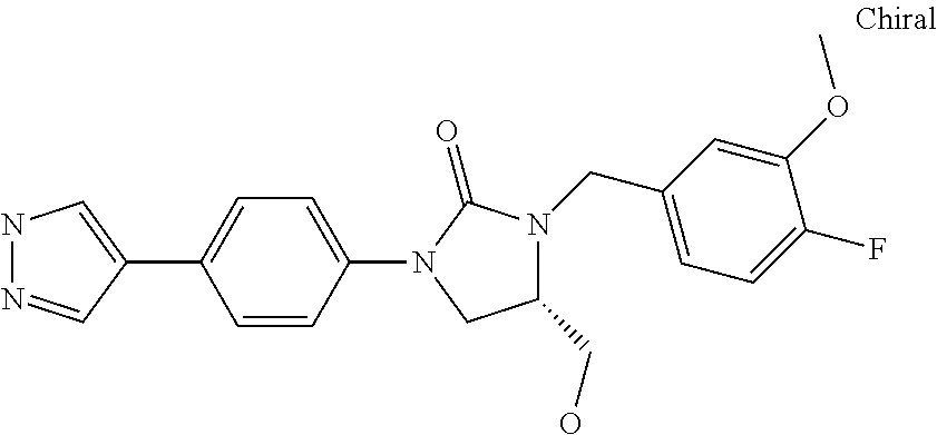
C1=CC(N2C(=O)N(CC3=CC=C(F)C(OC)=C3)C(CO)C2)=CC=C1C1=CNN=C1
